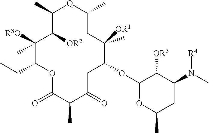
C1(C)[Q]C(C)CC([OR1])(C)C(OC2OC(C)CC(N([R4])C)C2[OR5])CC(=O)C(C)C(=O)OC(CC)C([R3O])(C)C1[OR2]
